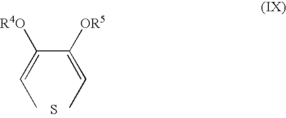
C(C(=CC)[R4O])(=CC)[OR5].S
